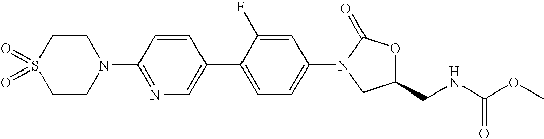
C1CN(C2=NC=C(C3=CC=C(N4C(=O)OC(CNC(OC)=O)C4)C=C3F)C=C2)CCS1(=O)=O
